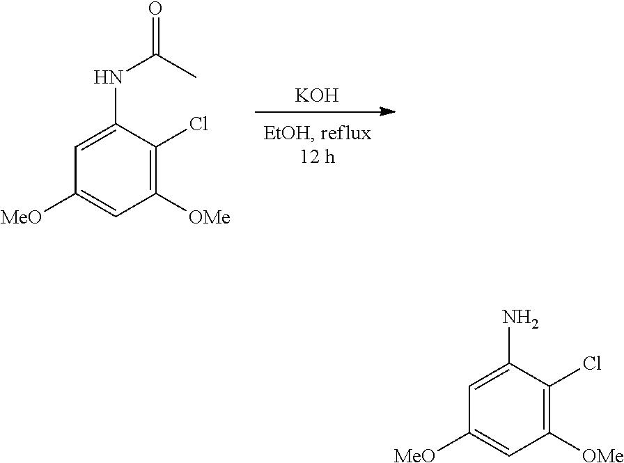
[KOH].C1([MeO])=CC([OMe])=C(Cl)C(NC(=O)C)=C1.C1([MeO])=CC([OMe])=C(Cl)C(N)=C1
